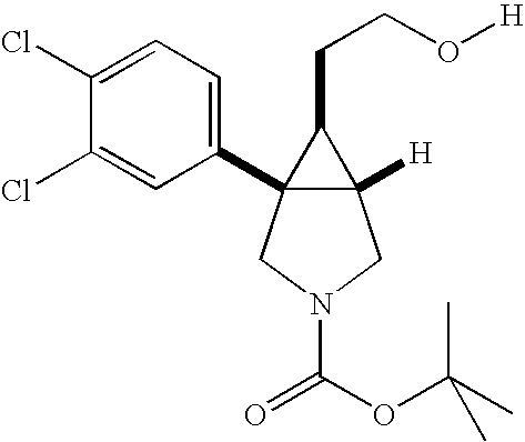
C12([H])C(C3=CC=C(Cl)C(Cl)=C3)(CN(C(OC(C)(C)C)=O)C1)C2CCO[H]
